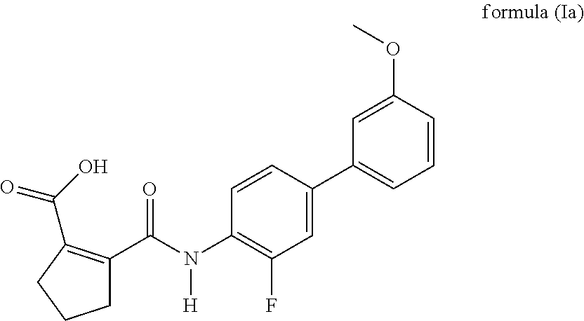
C1(N(C(=O)C2=C(C(O)=O)CCC2)[H])=C(F)C=C(C2=CC=CC(OC)=C2)C=C1
